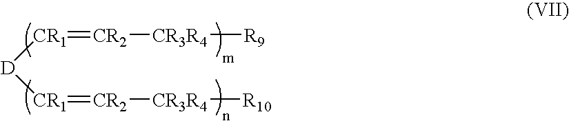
[D]([CR1]=[CR2][CR3R4][R9])[CR1]=[CR2][CR3R4][R10]
